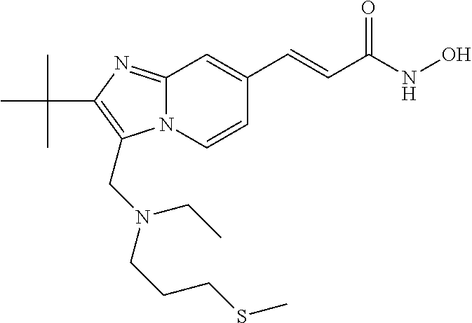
N12C(=NC(C(C)(C)C)=C1CN(CCCSC)CC)C=C(C=CC(NO)=O)C=C2
